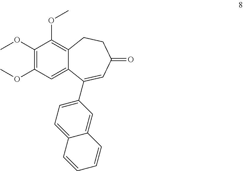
C1(OC)=C(OC)C=C2C(=C1OC)CCC(=O)C=C2C1=CC=C2C(=C1)C=CC=C2
